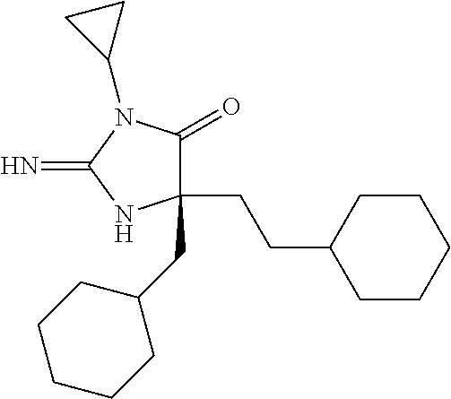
C1(CCC2CCCCC2)(CC2CCCCC2)C(=O)N(C2CC2)C(=N)N1
